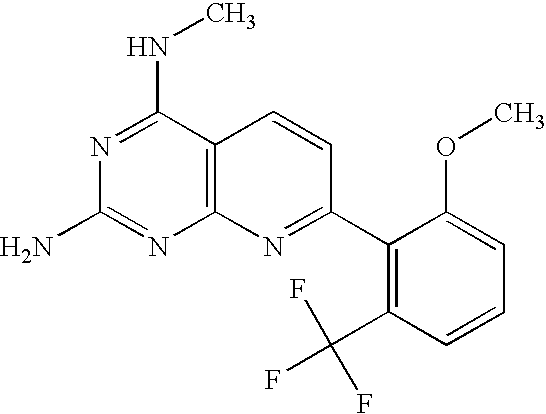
C12=C(C(NC)=NC(N)=N1)C=CC(C1=C(C(F)(F)F)C=CC=C1OC)=N2
